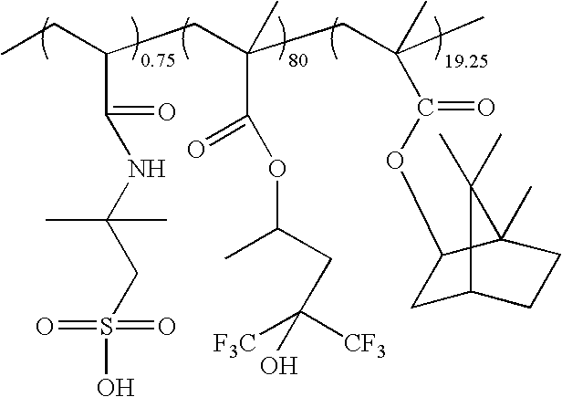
CCC(CC(CC(C)(C)C(OC1CC2CCC1(C)C2(C)C)=O)(C)C(=O)OC(C)CC([F3C])([CF3])O)C(=O)NC(CS(O)(=O)=O)(C)C
